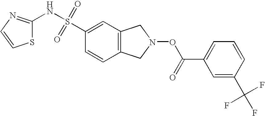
C1=CC2=C(C=C1S(NC1=NC=CS1)(=O)=O)CN(OC(C1=CC=CC(C(F)(F)F)=C1)=O)C2
